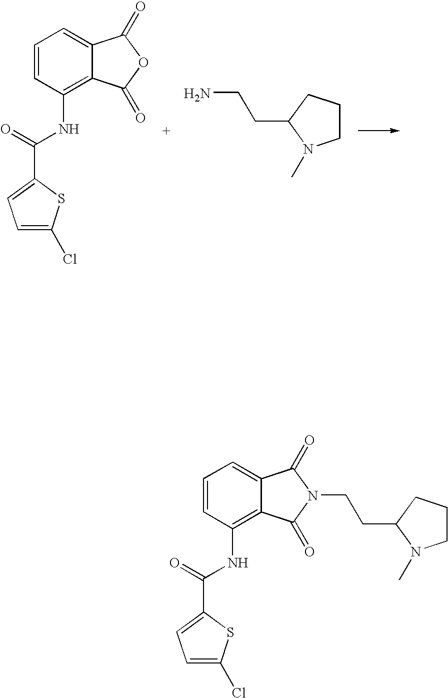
C1=CC(NC(C2=CC=C(Cl)S2)=O)=C2C(=C1)C(=O)N(CCC1N(C)CCC1)C2=O.C1=CC(NC(C2=CC=C(Cl)S2)=O)=C2C(=C1)C(=O)OC2=O.C1CCC(CCN)N1C
